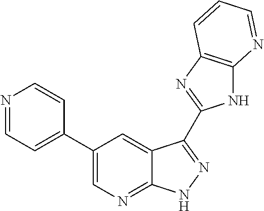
C1(C2=CC=NC=C2)=CN=C2C(=C1)C(C1=NC3=C(N1)N=CC=C3)=NN2
